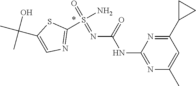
C1(S(N)(=O)=NC(NC2=NC(C)=CC(C3CC3)=N2)=O)=NC=C(C(C)(O)C)S1
